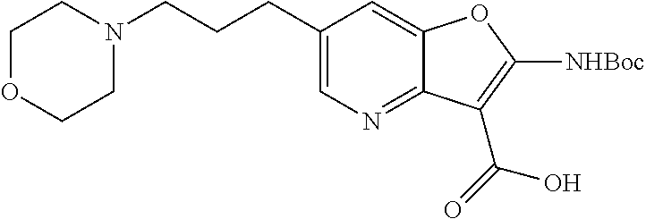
C1(CCCN2CCOCC2)=CN=C2C(=C1)OC([NHBoc])=C2C(O)=O
